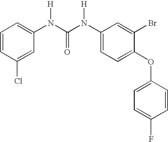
ClC1=CC(N(C(N(C2=CC=C(OC3=CC=C(F)C=C3)C(Br)=C2)[H])=O)[H])=CC=C1
